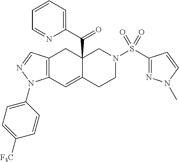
C12(C(C3=CC=CC=N3)=O)C(=CC3=C(C1)C=NN3C1=CC=C([F3C])C=C1)CCN(S(C1=NN(C)C=C1)(=O)=O)C2
